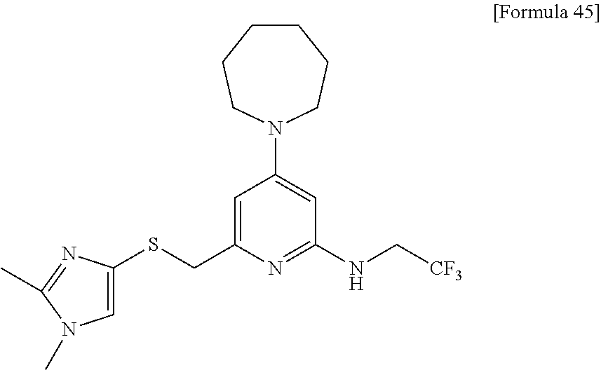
N1(C2=CC(NC[CF3])=NC(CSC3=CN(C)C(C)=N3)=C2)CCCCCC1
